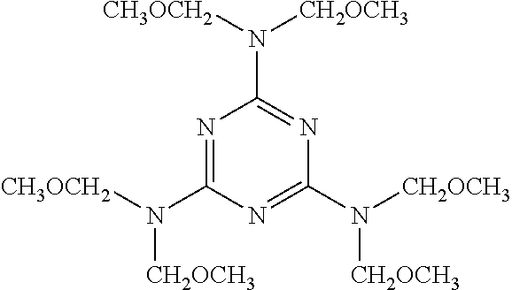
N1=C(N([CH3OCH2])[CH2OCH3])N=C(N([CH2OCH3])[CH2OCH3])N=C1N([CH2OCH3])[CH3OCH2]
